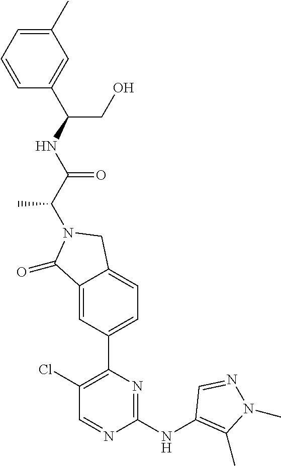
C1(=O)C2=CC(C3=C(Cl)C=NC(NC4=C(C)N(C)N=C4)=N3)=CC=C2CN1C(C(NC(CO)C1=CC(C)=CC=C1)=O)C
